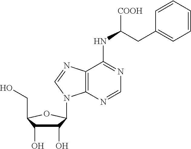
C(CC1=CC=CC=C1)(NC1=NC=NC2=C1N=CN2C1C(O)C(O)C(CO)O1)[COOH]
